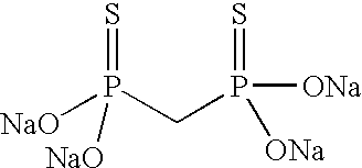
C(P(=S)([ONa])[ONa])P(=S)([NaO])[NaO]
